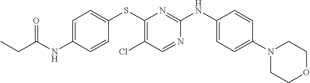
C1(NC(CC)=O)=CC=C(SC2=C(Cl)C=NC(NC3=CC=C(N4CCOCC4)C=C3)=N2)C=C1
